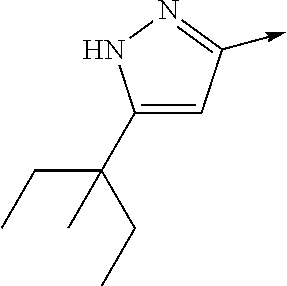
C1(C(CC)(CC)C)=CC(->C)=NN1
